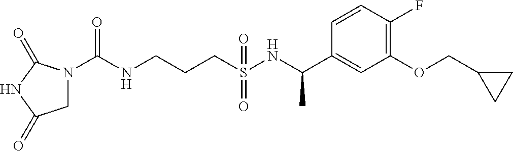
N1(C(NCCCS(NC(C2=CC(OCC3CC3)=C(F)C=C2)C)(=O)=O)=O)CC(=O)NC1=O
